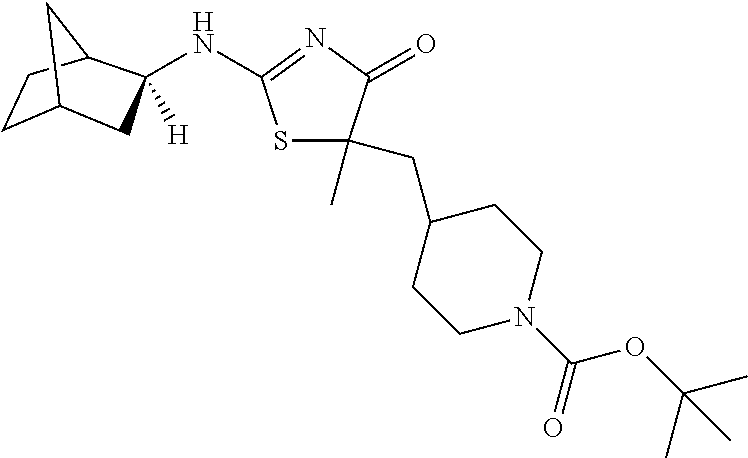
N(C1([H])CC2CCC1C2)C1=NC(=O)C(C)(CC2CCN(C(=O)OC(C)(C)C)CC2)S1
